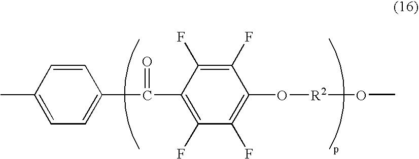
C(=O)(C1=C(F)C(F)=C(O[R2]OC)C(F)=C1F)C1=CC=C(C)C=C1
